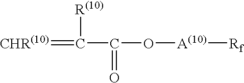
C(=[CHR(10)])([R(10)])C(=O)O[A(10)][Rf]
